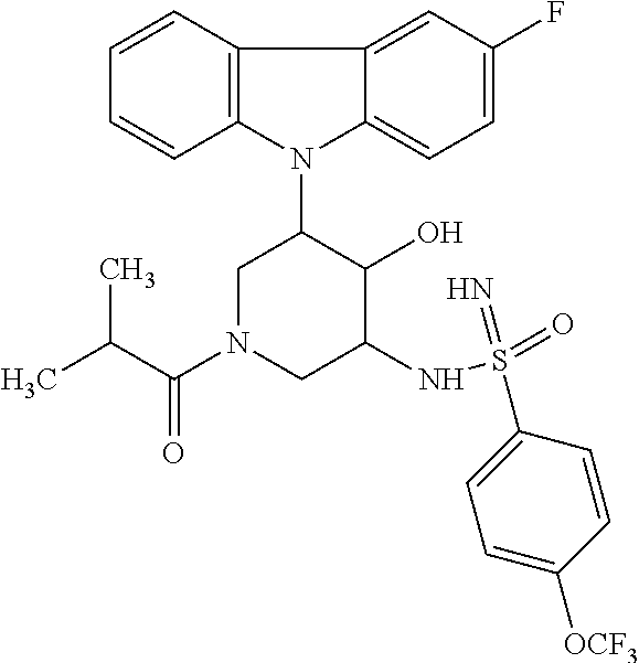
N1(C2CN(C(C(C)C)=O)CC(NS(=O)(=N)C3=CC=C([OCF3])C=C3)C2O)C2=C(C3=CC(F)=CC=C13)C=CC=C2
